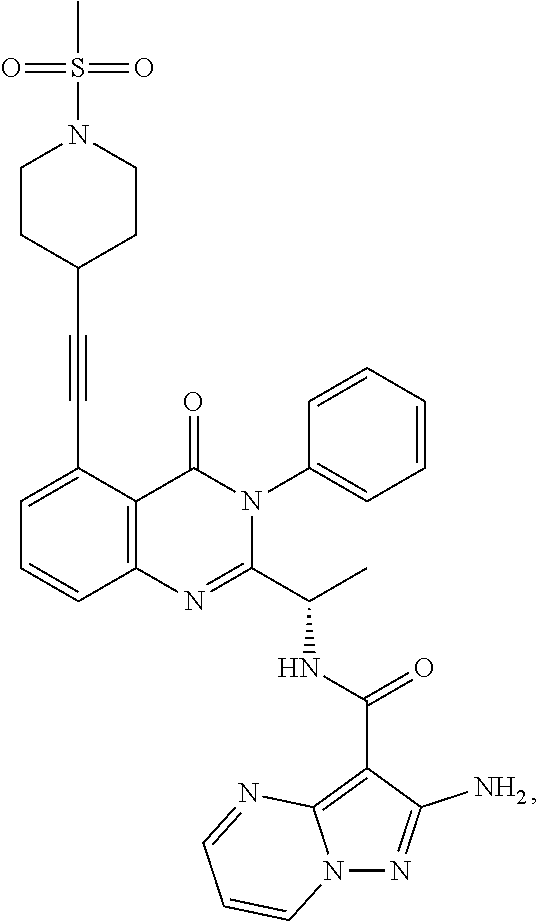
C1=C(C#CC2CCN(S(C)(=O)=O)CC2)C2=C(C=C1)N=C(C(C)NC(=O)C1=C3N(N=C1N)C=CC=N3)N(C1=CC=CC=C1)C2=O
